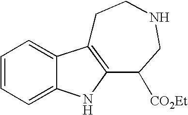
C1=CC=C2C(=C1)C1=C(N2)C([CO2Et])CNCC1
